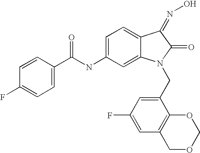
C1=CC(C(NC2=CC=C3C(=C2)N(CC2=CC(F)=CC4=C2OCOC4)C(=O)C3=NO)=O)=CC=C1F
